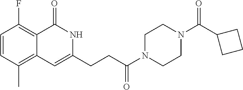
C1=CC(C)=C2C(=C1F)C(=O)NC(CCC(N1CCN(C(C3CCC3)=O)CC1)=O)=C2
